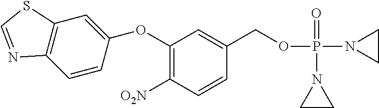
C1(OC2=CC3=C(C=C2)N=CS3)=C([O2N])C=CC(COP(N2CC2)(=O)N2CC2)=C1
